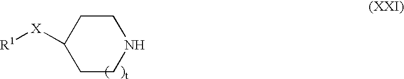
C1CC([X][R1])CCN1
